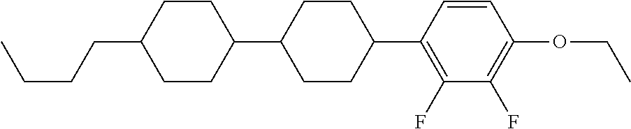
C1(C2CCC(C3=C(F)C(F)=C(OCC)C=C3)CC2)CCC(CCCC)CC1
